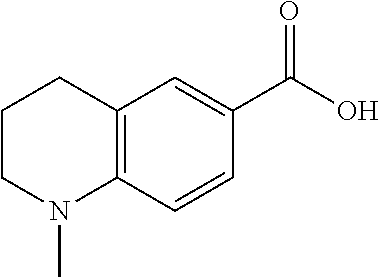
C12=C(C=CC(C(=O)O)=C1)N(C)CCC2
